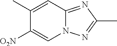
C1([O2N])=CN2C(=NC(C)=N2)C=C1C
